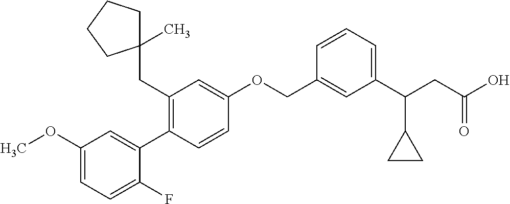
C1(OC)=CC=C(F)C(C2=C(CC3(C)CCCC3)C=C(OCC3=CC(C(CC(O)=O)C4CC4)=CC=C3)C=C2)=C1
